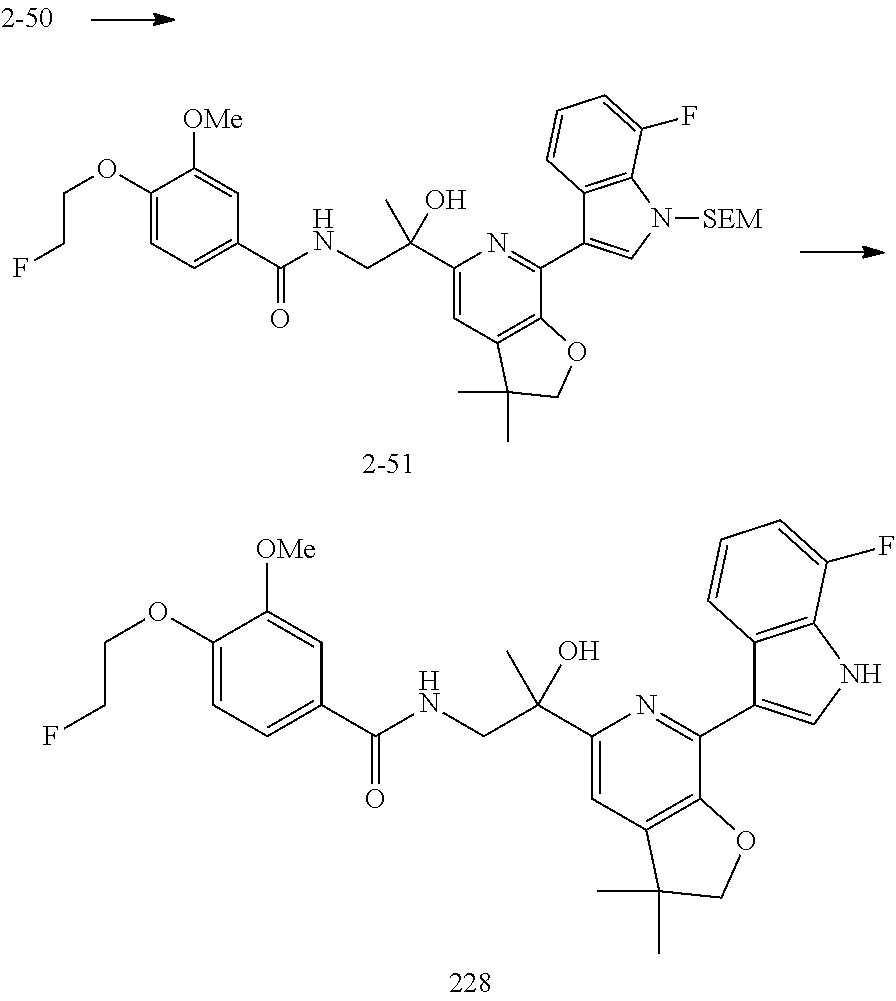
C1(C(CNC(C2=CC=C(OCCF)C([OMe])=C2)=O)(O)C)=CC2=C(C(C3=CN([SEM])C4=C3C=CC=C4F)=N1)OCC2(C)C.C1(C(CNC(C2=CC=C(OCCF)C([OMe])=C2)=O)(O)C)=CC2=C(C(C3=CNC4=C3C=CC=C4F)=N1)OCC2(C)C
